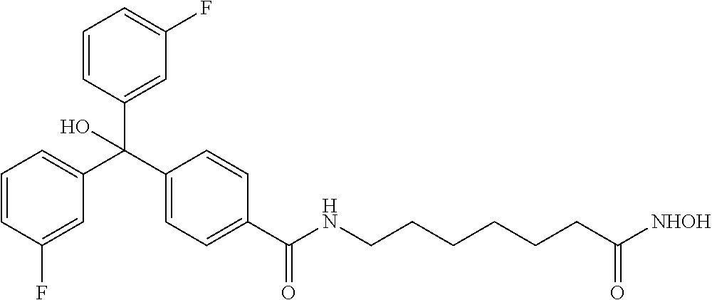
C1=CC=C(C(C2=CC=C(C(NCCCCCCC([NHOH])=O)=O)C=C2)(C2=CC(F)=CC=C2)O)C=C1F
